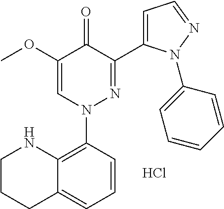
C1(OC)=CN(C2=C3C(=CC=C2)CCCN3)N=C(C2=CC=NN2C2=CC=CC=C2)C1=O.Cl
